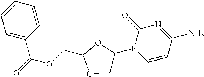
C1=CC=C(C(=O)OCC2OCC(N3C=CC(N)=NC3=O)O2)C=C1
